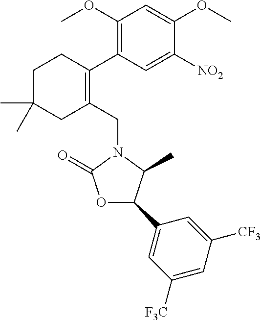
C1C(C)(C)CC(CN2C(=O)OC(C3=CC([F3C])=CC([CF3])=C3)C2C)=C(C2=C(OC)C=C(OC)C([NO2])=C2)C1
